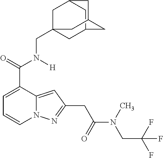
C1=C(C(=O)N([H])CC23CC4CC(C2)CC(C4)C3)C2=CC(CC(N(CC(F)(F)F)C)=O)=NN2C=C1
